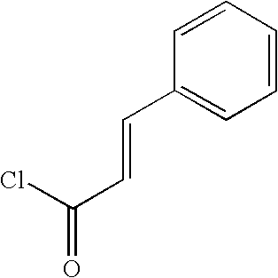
C1=CC=CC(C=CC(=O)Cl)=C1
